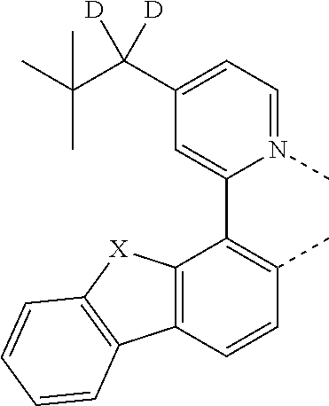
C12=C(C=CC(C)=C1C1=CC(C(C(C)(C)C)([D])[D])=CC=N1C)C1=C([X]2)C=CC=C1
